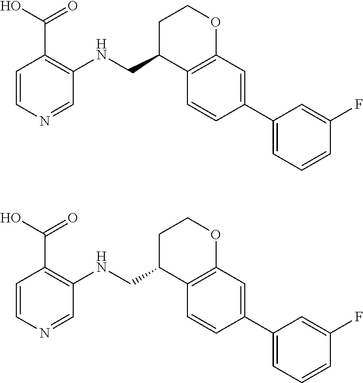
C12=C(C=C(C3=CC=CC(F)=C3)C=C1)OCCC2CNC1=C(C(O)=O)C=CN=C1.C12=C(C=C(C3=CC=CC(F)=C3)C=C1)OCCC2CNC1=C(C(O)=O)C=CN=C1
